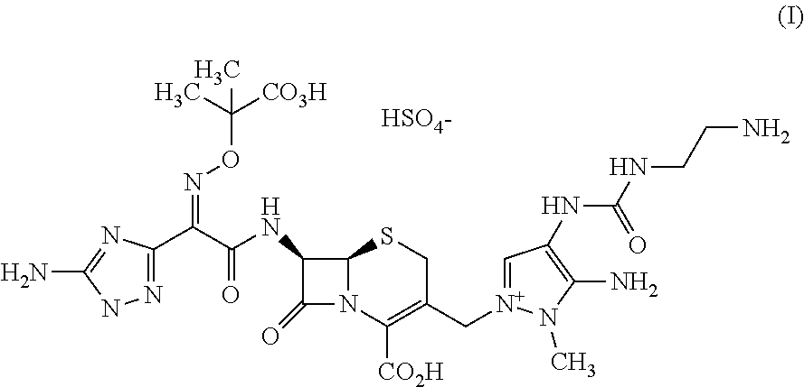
NC1=NC(C(C(=O)NC2C(=O)N3C2SCC(C[N+]2=CC(NC(NCCN)=O)=C(N)N2C)=C3[CO2H])=NOC([CO3H])(C)C)=NN1.[HSO4-]
